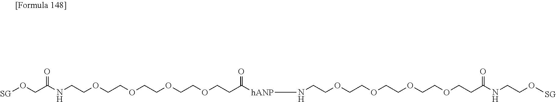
O(CC(NCCOCCOCCOCCOCCC([hANP]NCCOCCOCCOCCOCCC(NCCO[SG])=O)=O)=O)[SG]
